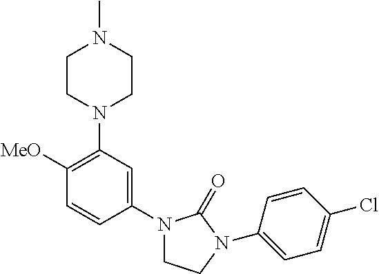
C1([MeO])=C(N2CCN(C)CC2)C=C(N2CCN(C3=CC=C(Cl)C=C3)C2=O)C=C1
